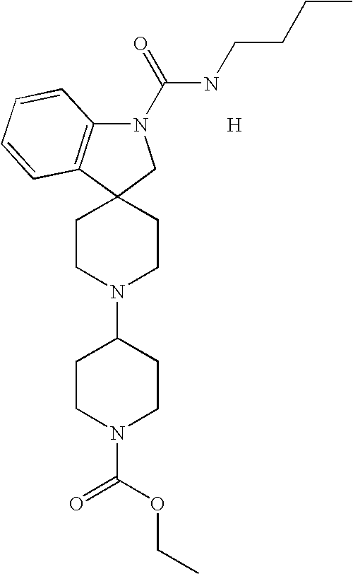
C1CN(C2CCN(C(=O)OCC)CC2)CCC12CN(C(=O)NCCCC)C1=C2C=CC=C1.[H]
